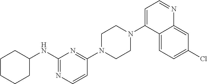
N(C1=NC=CC(N2CCN(C3=CC=NC4=CC(Cl)=CC=C34)CC2)=N1)C1CCCCC1
